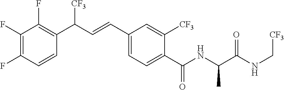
C1(F)=C(F)C=CC(C(C=CC2=CC=C(C(NC(C(NC[CF3])=O)C)=O)C([CF3])=C2)[CF3])=C1F
